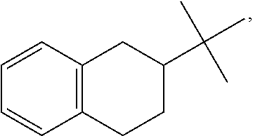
C12=C(CCC(C(C)(C)C)C1)C=CC=C2
